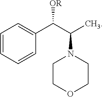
C1=CC=CC(C(C(C)N2CCOCC2)[OR])=C1
